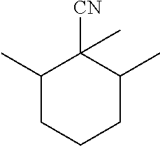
C1(C)CCCC(C)C1([CN])C
